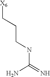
[X6]CCCNC(=N)N
